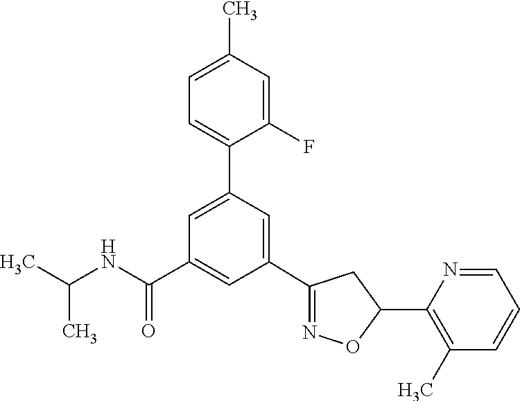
C1(C2=NOC(C3=C(C)C=CC=N3)C2)=CC(C2=CC=C(C)C=C2F)=CC(C(NC(C)C)=O)=C1
